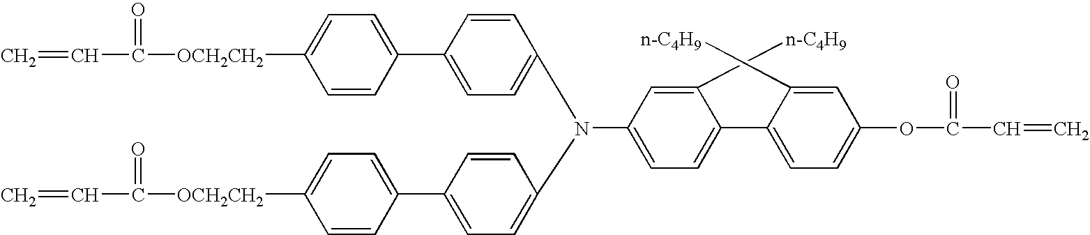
C1(C2=CC=C([OCH2CH2]C(=O)C=C)C=C2)=CC=C(N(C2=CC=C(C3=CC=C([OCH2CH2]C(C=C)=O)C=C3)C=C2)C2=CC=C(C3=CC=C(OC(=O)C=C)C=C3[n-C4H9])C([n-C4H9])=C2)C=C1
